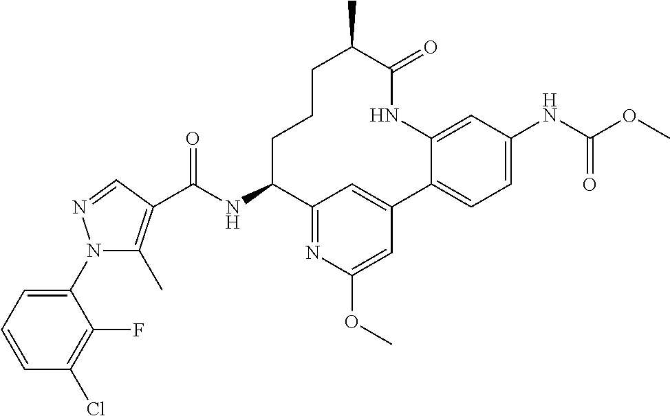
C(NC1CCCC(C)C(=O)NC2=CC(NC(OC)=O)=CC=C2C2=CC1=NC(OC)=C2)(=O)C1=C(C)N(C2=CC=CC(Cl)=C2F)N=C1
